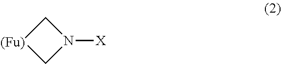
C1[(Fu)]CN1[X]
